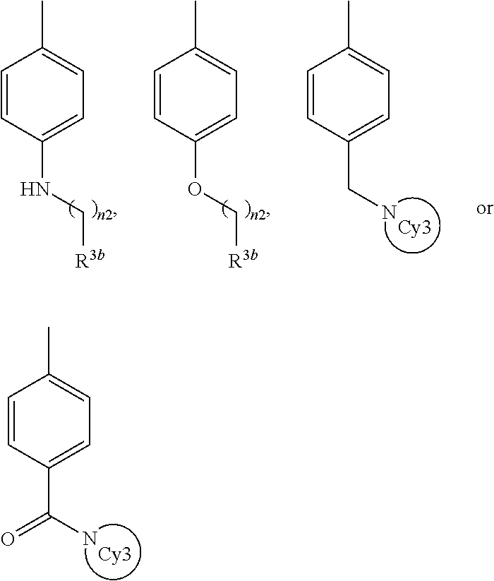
C1=CC(C(N)=O)=CC=C1C.C1=CC(NC[R3b])=CC=C1C.C1=CC(OC[R3b])=CC=C1C.C1=CC(CN)=CC=C1C
